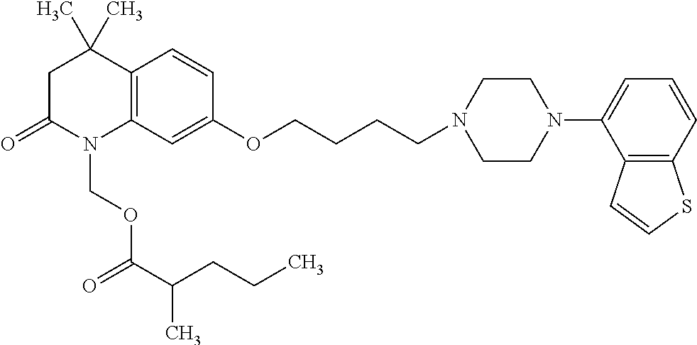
C1C(=O)N(COC(=O)C(CCC)C)C2=C(C1(C)C)C=CC(OCCCCN1CCN(C3=CC=CC4=C3C=CS4)CC1)=C2
